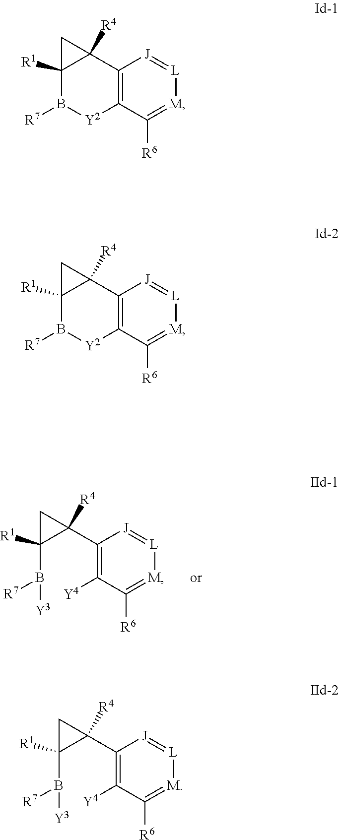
C12([R1])B([R7])[Y2]C3=C(C1([R4])C2)[J]=[L][M]=C3[R6].C12([R1])B([R7])[Y2]C3=C(C1([R4])C2)[J]=[L][M]=C3[R6].C1(B([R7])[Y3])([R1])C(C2=C([Y4])C([R6])=[M][L]=[J]2)([R4])C1.C1(B([R7])[Y3])([R1])C(C2=C([Y4])C([R6])=[M][L]=[J]2)([R4])C1
